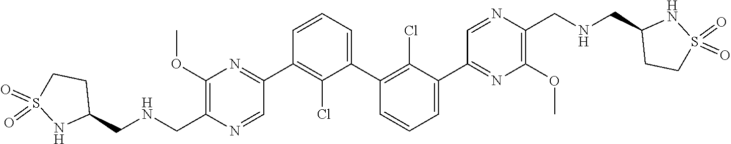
C1(OC)=C(C[HN]CC2CCS(=O)(=O)N2)N=CC(C2=C(Cl)C(C3=C(Cl)C(C4=NC(OC)=C(CNCC5CCS(=O)(=O)N5)N=C4)=CC=C3)=CC=C2)=N1
